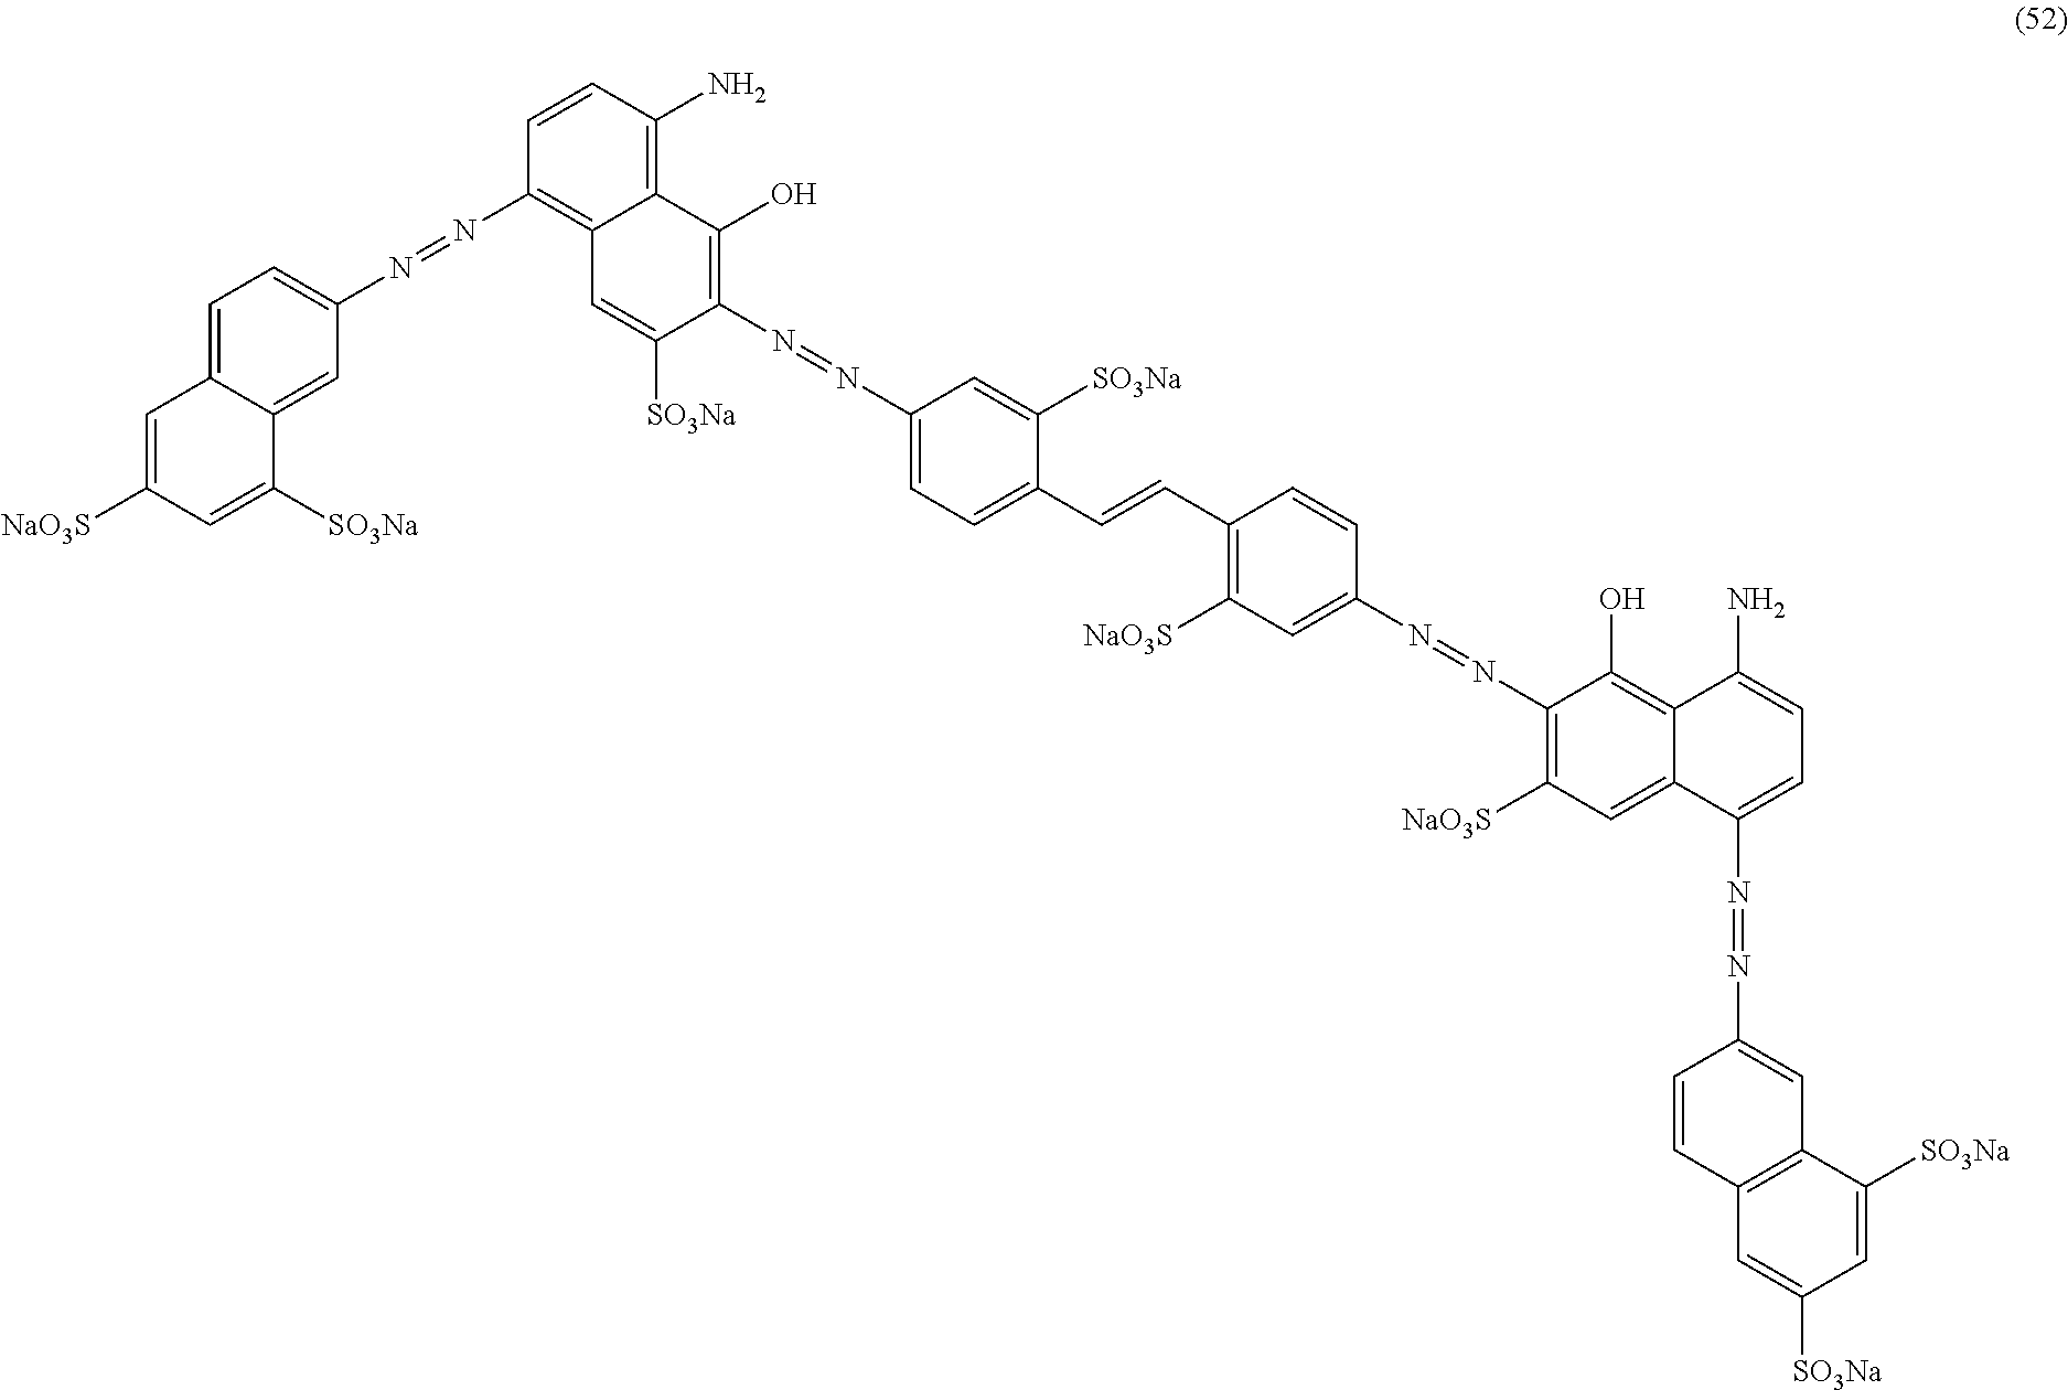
C1=C([NaO3S])C=C([SO3Na])C2=CC(N=NC3=C4C(=C(N)C=C3)C(O)=C(N=NC3=CC=C(C=CC5=C([NaO3S])C=C(N=NC6=C([NaO3S])C=C7C(=C6O)C(N)=CC=C7N=NC6=CC7=C(C=C6)C=C([SO3Na])C=C7[SO3Na])C=C5)C([SO3Na])=C3)C([SO3Na])=C4)=CC=C12
